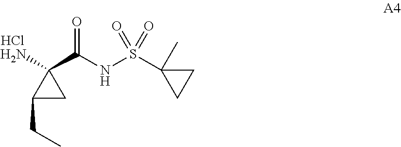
Cl.C1(CC)CC1(N)C(NS(=O)(=O)C1(C)CC1)=O
